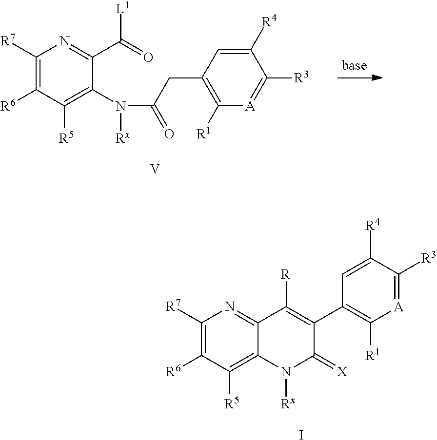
C1([R7])=C([R6])C([R5])=C2C(=N1)C([R])=C(C1=C([R1])[A]=C([R3])C([R4])=C1)C(=[X])N2[Rx].I.C1([R7])=C([R6])C([R5])=C(N([Rx])C(CC2=C([R1])[A]=C([R3])C([R4])=C2)=O)C(C(=O)[L1])=N1.[V]
